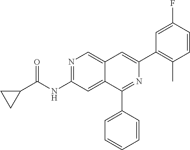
C1C(C(NC2=NC=C3C(=C2)C(C2=CC=CC=C2)=NC(C2=C(C)C=CC(F)=C2)=C3)=O)C1
